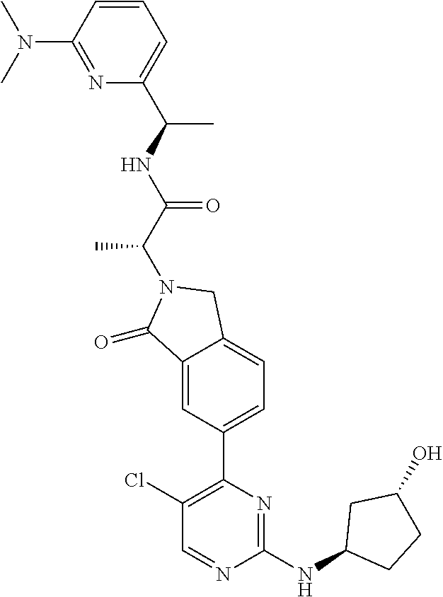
C1(=O)C2=CC(C3=C(Cl)C=NC(NC4CCC(O)C4)=N3)=CC=C2CN1C(C(NC(C1=CC=CC(N(C)C)=N1)C)=O)C
